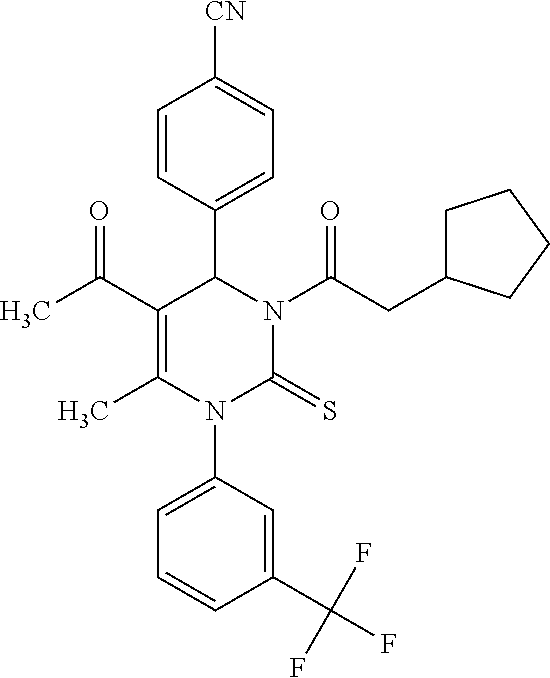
C1=CC(C2C(C(C)=O)=C(C)N(C3=CC=CC(C(F)(F)F)=C3)C(=S)N2C(CC2CCCC2)=O)=CC=C1[CN]
